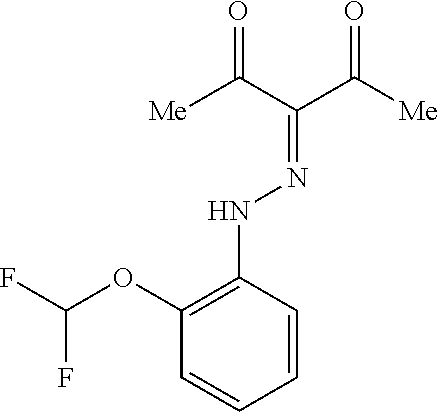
C1(OC(F)F)=C(NN=C(C([Me])=O)C([Me])=O)C=CC=C1
